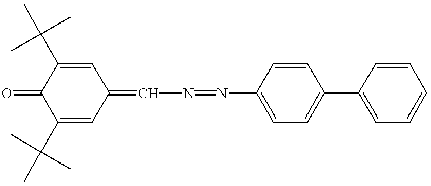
C1(C(C)(C)C)=CC(=CN=NC2=CC=C(C3=CC=CC=C3)C=C2)C=C(C(C)(C)C)C1=O
